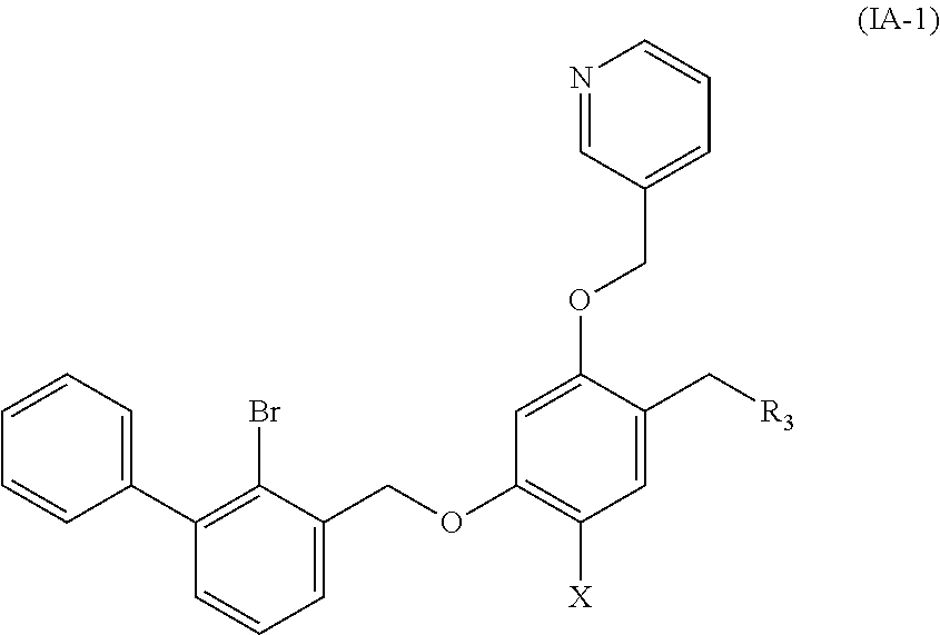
C1=CC=C(C2=C(Br)C(COC3=C([X])C=C(C[R3])C(OCC4=CC=CN=C4)=C3)=CC=C2)C=C1
